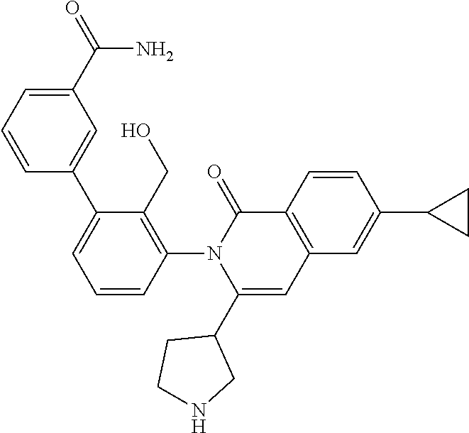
C1=CC(N2C(C3CCNC3)=CC3=C(C2=O)C=CC(C2CC2)=C3)=C(CO)C(C2=CC(C(=O)N)=CC=C2)=C1
